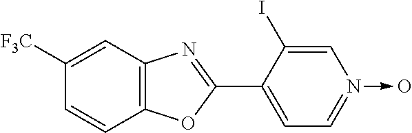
C1([F3C])=CC2=C(C=C1)OC(C1=CC=N(->O)C=C1I)=N2
